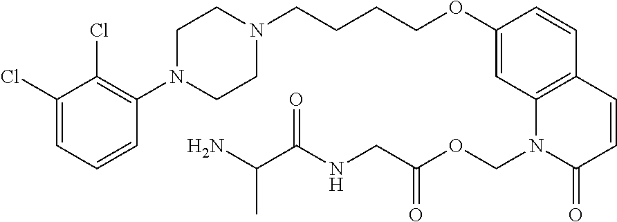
C1(Cl)=CC=CC(N2CCN(CCCCOC3=CC4=C(C=C3)C=CC(=O)N4COC(=O)CNC(=O)C(N)C)CC2)=C1Cl
